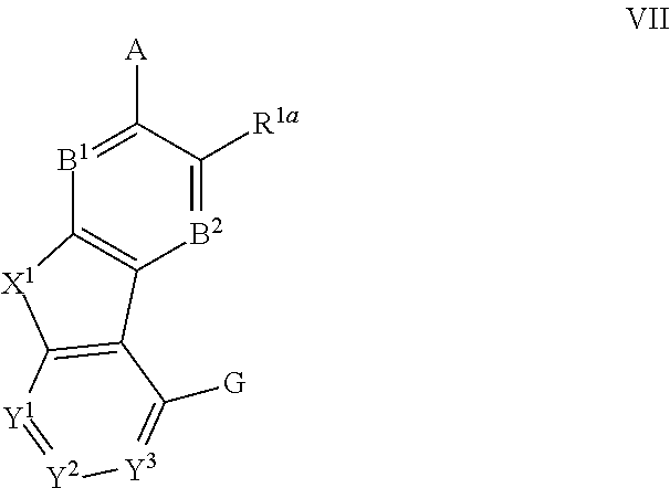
[B2]1=C([R1a])C([A])=[B1]C2=C1C1=C([X1]2)[Y1]=[Y2][Y3]=C1[G]
